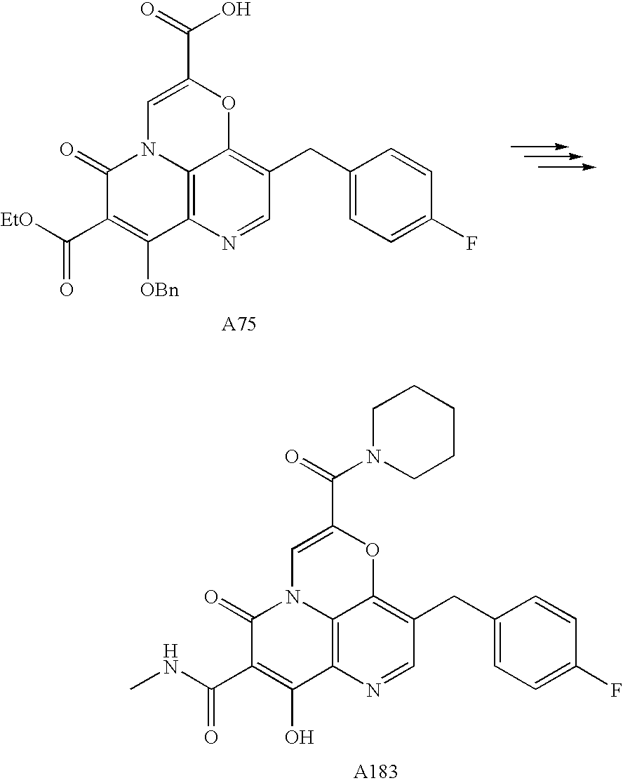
C12=C3N=CC(CC4=CC=C(F)C=C4)=C1OC(C(=O)O)=CN2C(=O)C(C([EtO])=O)=C3[OBn].C12=C3N=CC(CC4=CC=C(F)C=C4)=C1OC(C(=O)N1CCCCC1)=CN2C(=O)C(C(NC)=O)=C3O
